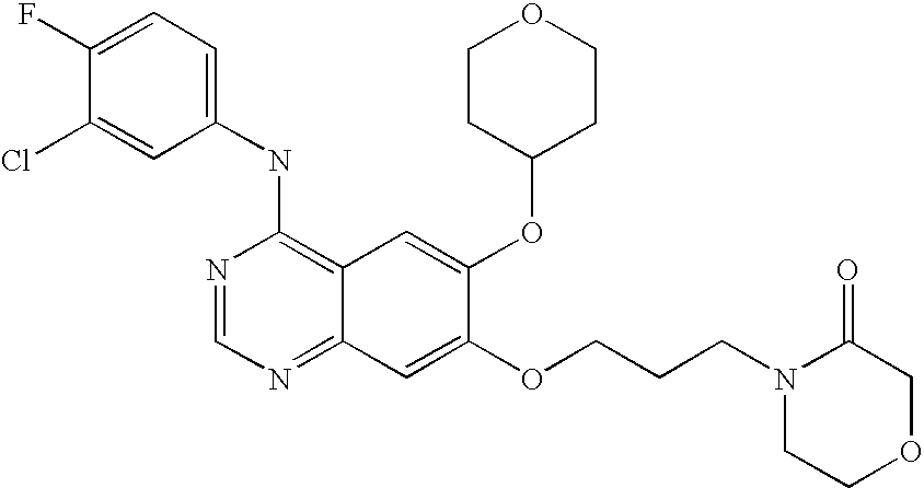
C1(NC2=C3C(=NC=N2)C=C(OCCCN2CCOCC2=O)C(OC2CCOCC2)=C3)=CC=C(F)C(Cl)=C1
